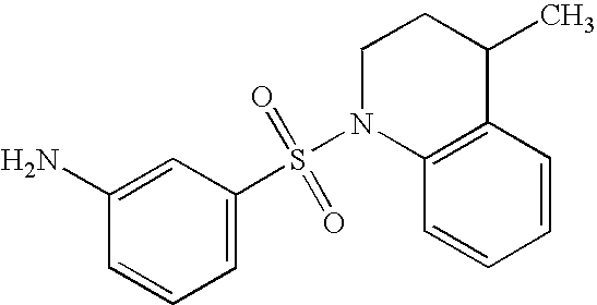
N1(S(C2=CC=CC(N)=C2)(=O)=O)C2=C(C(C)CC1)C=CC=C2
